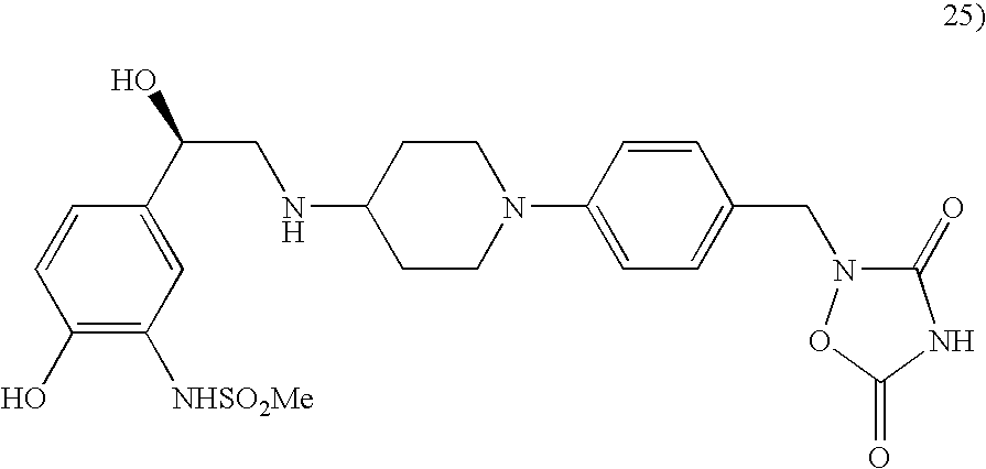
C1(O)=C([NHSO2Me])C=C(C(CNC2CCN(C3=CC=C(CN4C(=O)NC(=O)O4)C=C3)CC2)O)C=C1
